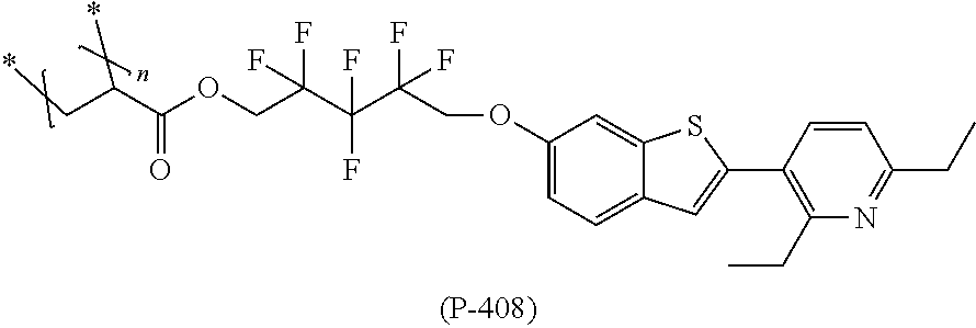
O(C1=CC=C2C(=C1)SC(C1=C(CC)N=C(CC)C=C1)=C2)CC(C(C(COC(C(C*)*)=O)(F)F)(F)F)(F)F
